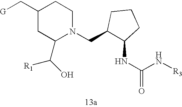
C1(C[G])CC(C(O)[R1])N(CC2C(NC(=O)N[R3])CCC2)CC1
